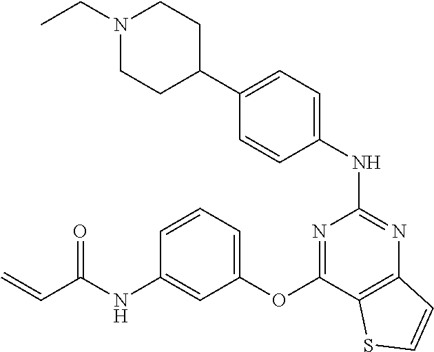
N1(CC)CCC(C2=CC=C(NC3=NC4=C(C(OC5=CC=CC(NC(C=C)=O)=C5)=N3)SC=C4)C=C2)CC1
